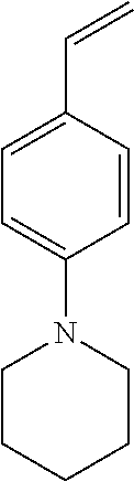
C1=C(C=C)C=CC(N2CCCCC2)=C1
